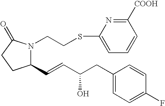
C1(C=CC(CC2=CC=C(F)C=C2)O)N(CCSC2=CC=CC([COOH])=N2)C(=O)CC1
